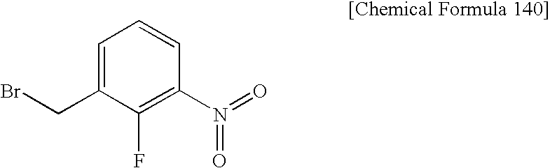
C1=C(CBr)C(F)=C(N(=O)=O)C=C1
